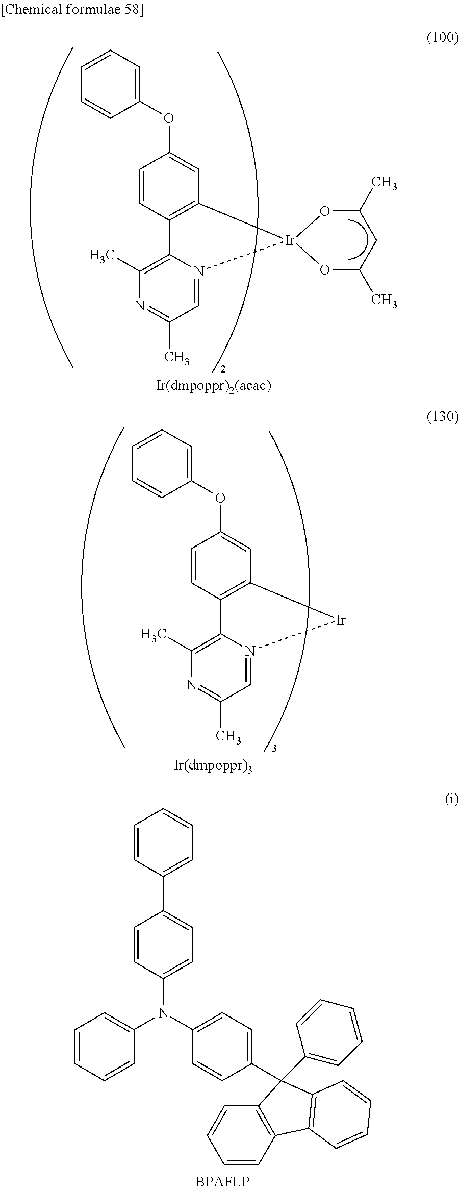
C12=C(C=CC(OC3=CC=CC=C3)=C1)C1=C(C)N=C(C)C=N1[Ir]21OC(C)CC(C)O1.C12=C(C=CC(OC3=CC=CC=C3)=C1)C1=C(C)N=C(C)C=N1[Ir]2.C1=CC(C2=CC=C(N(C3=CC=CC=C3)C3=CC=C(C4(C5=CC=CC=C5)C5=C(C=CC=C5)C5=C4C=CC=C5)C=C3)C=C2)=CC=C1
